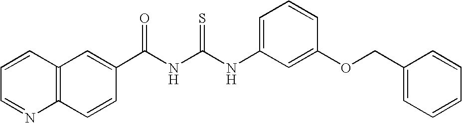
C1(C(NC(NC2=CC=CC(OCC3=CC=CC=C3)=C2)=S)=O)=CC2=C(C=C1)N=CC=C2
